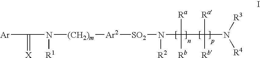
[Ar]C(=[X])N([R1])[(CH2)m][Ar2][SO2]N([R2])C([Ra])([Rb])C([Ra])([Rb])N([R3])[R4]
